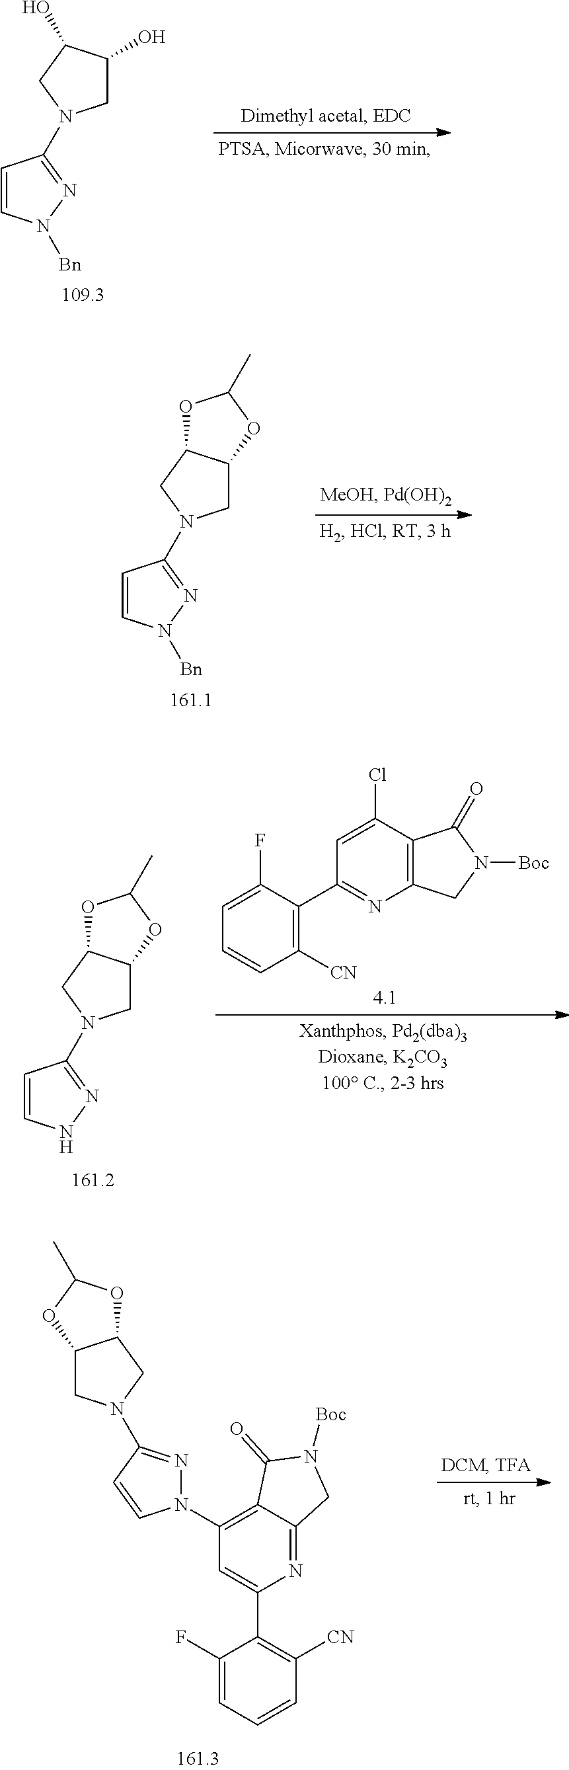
C1=CN([Bn])N=C1N1CC(O)C(O)C1.C1=CN([Bn])N=C1N1CC2C(C1)OC(C)O2.C1([CN])=C(C2=NC3=C(C(Cl)=C2)C(=O)N([Boc])C3)C(F)=CC=C1.C1=CNN=C1N1CC2C(C1)OC(C)O2.N1=C2C(=C(N3N=C(N4CC5C(C4)OC(C)O5)C=C3)C=C1C1=C([CN])C=CC=C1F)C(=O)N([Boc])C2
